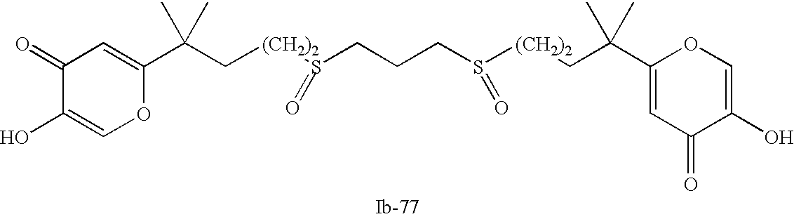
C(C[(CH2)2]S(CCCS([(CH2)2]CC(C)(C)C1=CC(=O)C(O)=CO1)=O)=O)(C)(C)C1=CC(=O)C(O)=CO1
